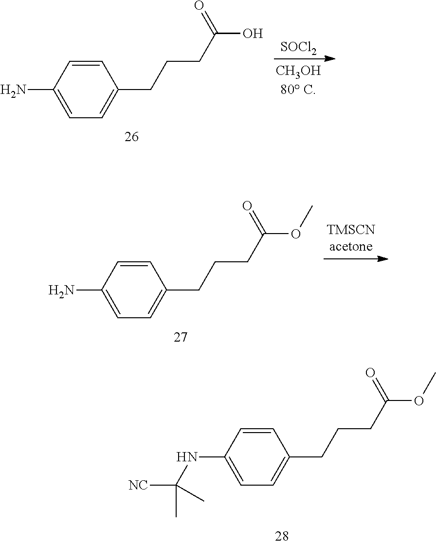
C1=CC(N)=CC=C1CCCC(O)=O.[SOCl2].C1=CC(N)=CC=C1CCCC(OC)=O.C1=CC(NC([NC])(C)C)=CC=C1CCCC(OC)=O
